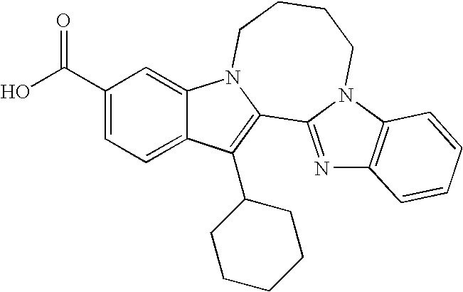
C1(C(=O)O)=CC=C2C(=C1)N1C(=C2C2CCCCC2)C2=NC3=C(N2CCCC1)C=CC=C3
